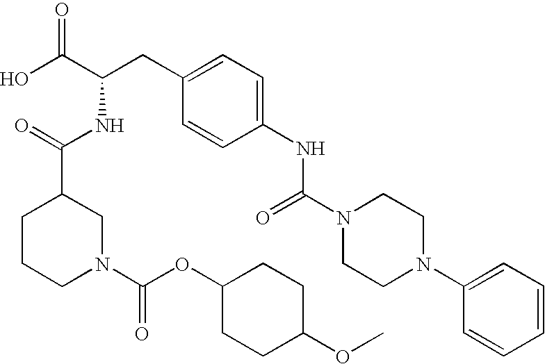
OC(C(CC1=CC=C(NC(N2CCN(C3=CC=CC=C3)CC2)=O)C=C1)NC(C1CCCN(C(OC2CCC(OC)CC2)=O)C1)=O)=O
